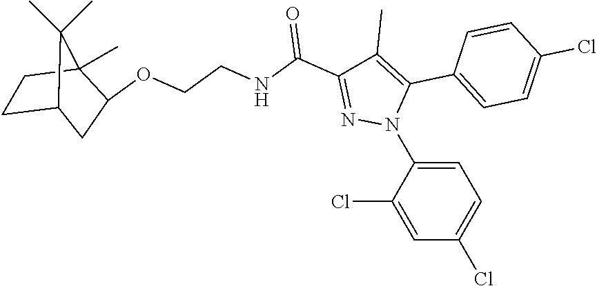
C1=C(N2C(C3=CC=C(Cl)C=C3)=C(C)C(C(NCCOC3CC4CCC3(C)C4(C)C)=O)=N2)C(Cl)=CC(Cl)=C1
